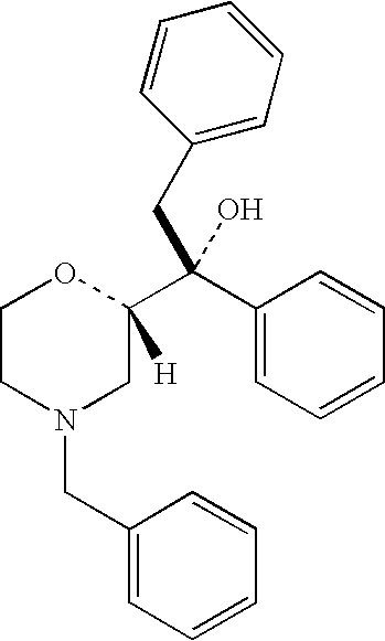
C1CN(CC2=CC=CC=C2)CC(C(CC2=CC=CC=C2)(C2=CC=CC=C2)O)([H])O1
